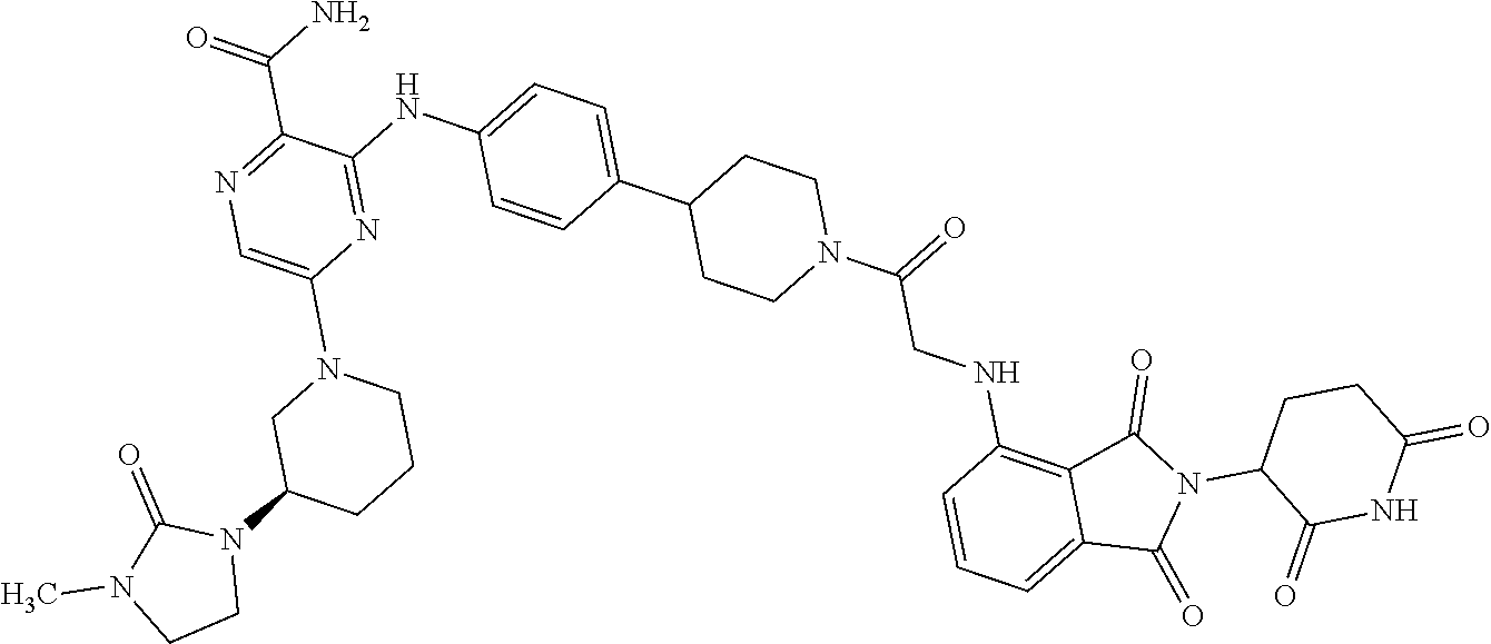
C1(C(N)=O)=NC=C(N2CCCC(N3C(=O)N(C)CC3)C2)N=C1NC1=CC=C(C2CCN(C(=O)CNC3=C4C(=CC=C3)C(=O)N(C3C(=O)NC(=O)CC3)C4=O)CC2)C=C1
